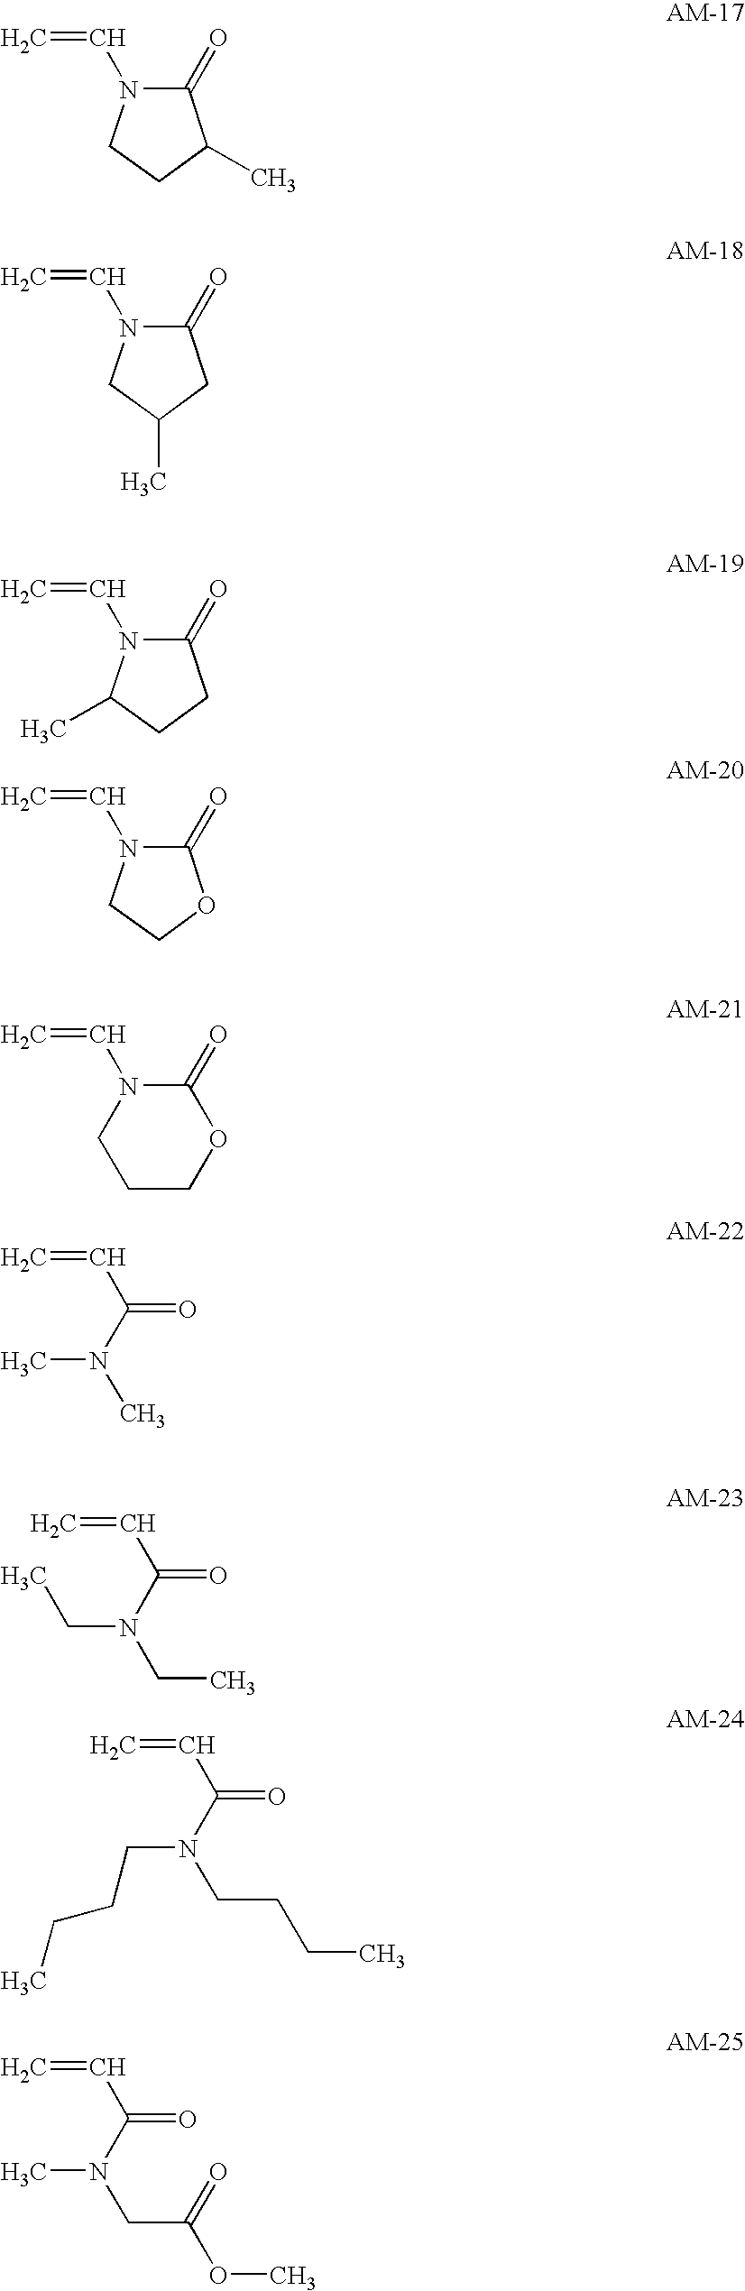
C1(=O)N(C=C)CCC1C.C1(=O)N(C=C)CC(C)C1.C1(=O)N(C=C)C(C)CC1.C1(=O)N(C=C)CCO1.N1(C=C)CCCOC1=O.C(C=C)(N(C)C)=O.C(C=C)(N(CC)CC)=O.C(C=C)(N(CCCC)CCCC)=O.C(C=C)(N(CC(OC)=O)C)=O
